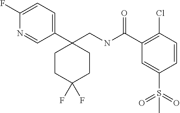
C1=C(F)N=CC(C2(CNC(C3=C(Cl)C=CC(S(=O)(=O)C)=C3)=O)CCC(F)(F)CC2)=C1
